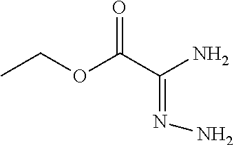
CCOC(C(N)=NN)=O
